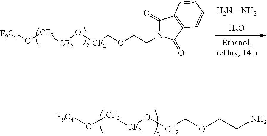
[F9C4]O[CF2][CF2]O[CF2]COCCN.NN.O.[F9C4]O[CF2][CF2]O[CF2]COCCN1C(=O)C2=C(C1=O)C=CC=C2
